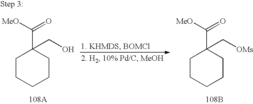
C1CCCCC1(C([MeO])=O)C[OMs].[108B].C1CCCCC1(C([MeO])=O)CO
